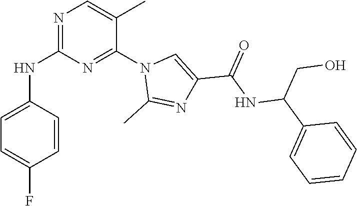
C1=C(C)C(N2C(C)=NC(C(NC(C3=CC=CC=C3)CO)=O)=C2)=NC(NC2=CC=C(F)C=C2)=N1
